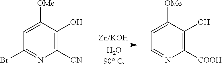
[H2O90 C].C1([CN])=C(O)C([OMe])=CC(Br)=N1.C1([COOH])=C(O)C([OMe])=CC=N1
